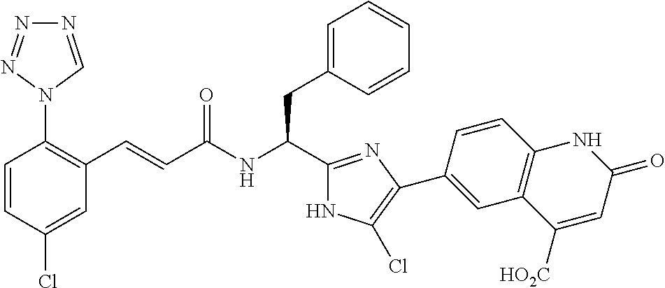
C1=CC(Cl)=CC(C=CC(NC(C2=NC(C3=CC4=C(C=C3)NC(=O)C=C4[HO2C])=C(Cl)N2)CC2=CC=CC=C2)=O)=C1N1C=NN=N1
